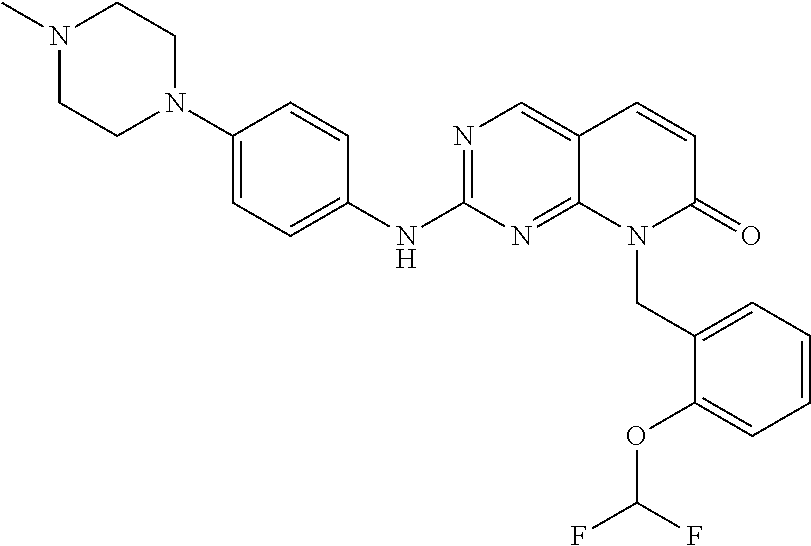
C1(N2CCN(C)CC2)=CC=C(NC2=NC=C3C(=N2)N(CC2=CC=CC=C2OC(F)F)C(=O)C=C3)C=C1
